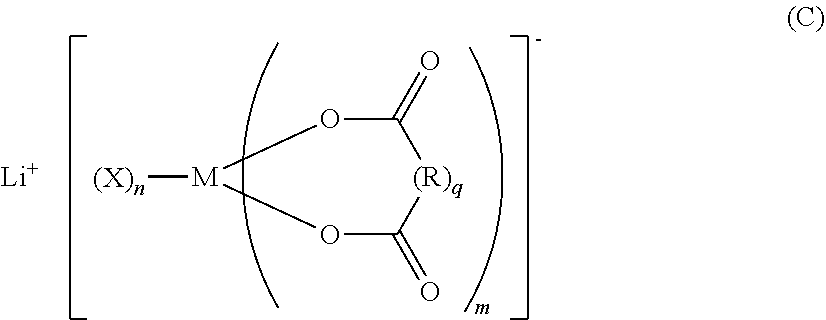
C1(=O)O[M]([(X)n])OC(=O)[(R)q]1.[Li]
